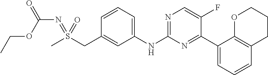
C1=CC=C(NC2=NC=C(F)C(C3=CC=CC4=C3OCCC4)=N2)C=C1CS(C)(=NC(=O)OCC)=O
